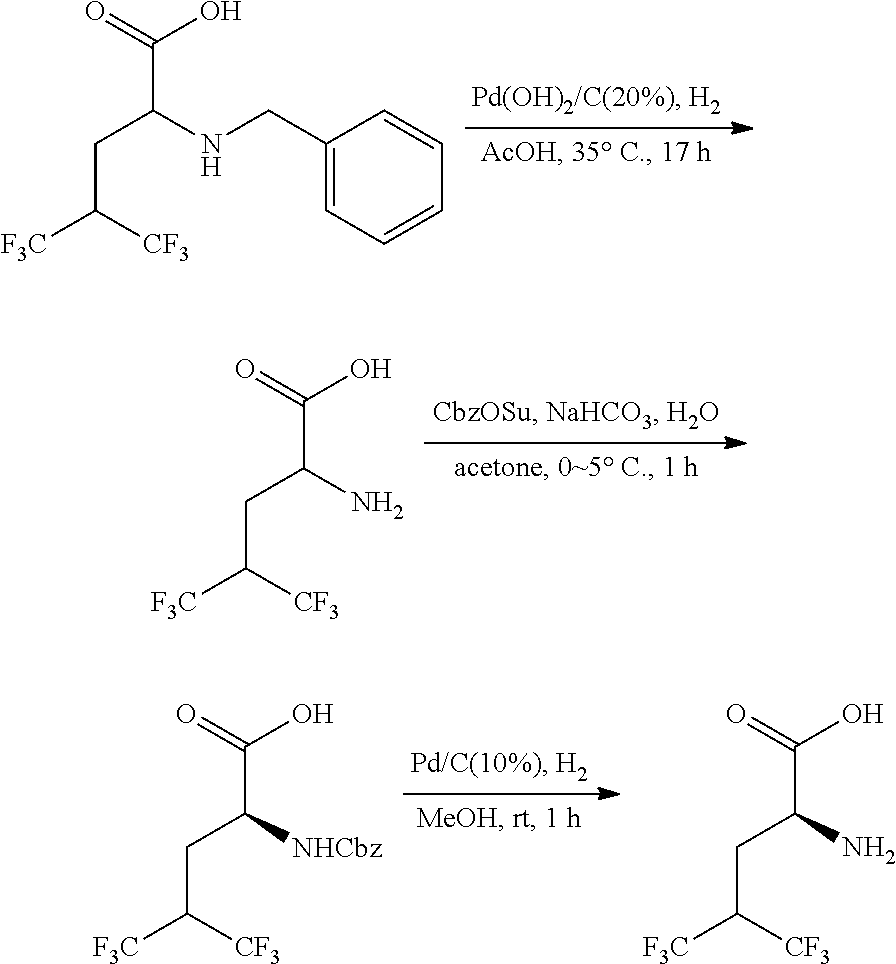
O=C(O)C(NCC1=CC=CC=C1)CC([F3C])[CF3].O=C(O)C(N)CC([F3C])[CF3].O=C(O)C([NHCbz])CC([F3C])[CF3].O=C(O)C(N)CC([F3C])[CF3]
